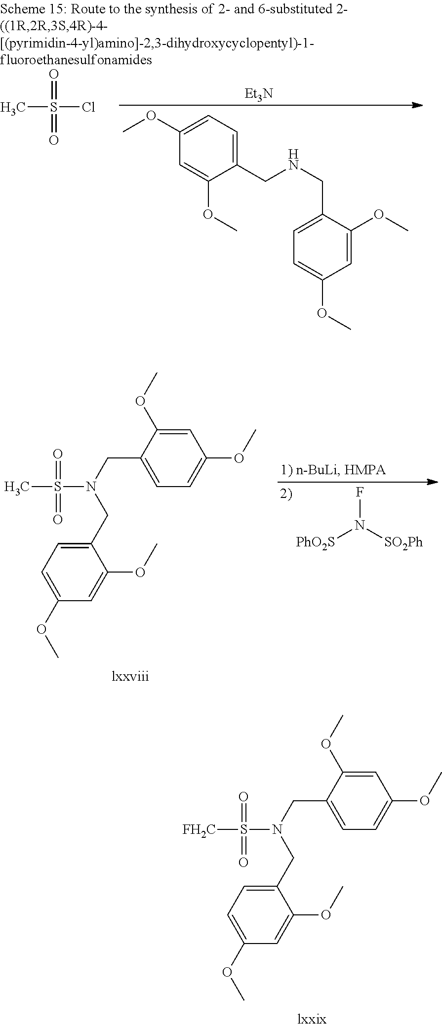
C1(CNCC2=CC=C(OC)C=C2OC)=CC=C(OC)C=C1OC.[Et3N].CS(=O)(=O)Cl.FN([PhO2S])[SO2Ph].C1=C(OC)C(CN(CC2=CC=C(OC)C=C2OC)S(=O)(=O)C)=CC=C1OC.C1=C(OC)C(CN(CC2=CC=C(OC)C=C2OC)S(=O)(=O)[FH2C])=CC=C1OC
